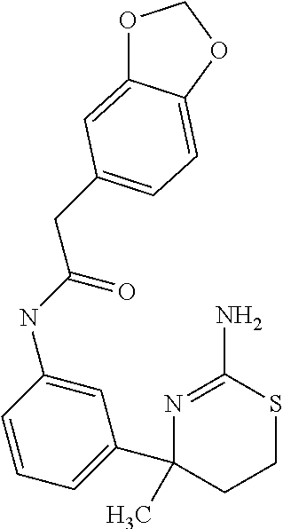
C1=C(NC(CC2=CC=C3C(=C2)OCO3)=O)C=CC=C1C1(C)CCSC(N)=N1
